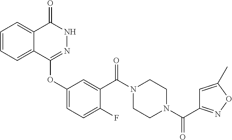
C1=CC=C2C(=C1)C(=O)NN=C2OC1=CC=C(F)C(C(N2CCN(C(=O)C3=NOC(C)=C3)CC2)=O)=C1
